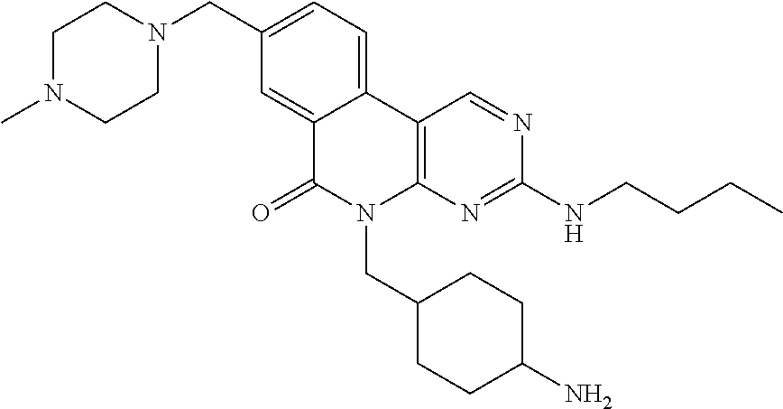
C12=C(N=C(NCCCC)N=C1)N(CC1CCC(N)CC1)C(=O)C1=CC(CN3CCN(C)CC3)=CC=C21
